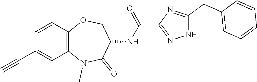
N1(C)C2=C(C=CC(C#C)=C2)OCC(NC(C2=NNC(CC3=CC=CC=C3)=N2)=O)C1=O
